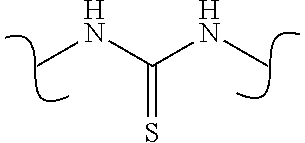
N(C)C(NC)=S
